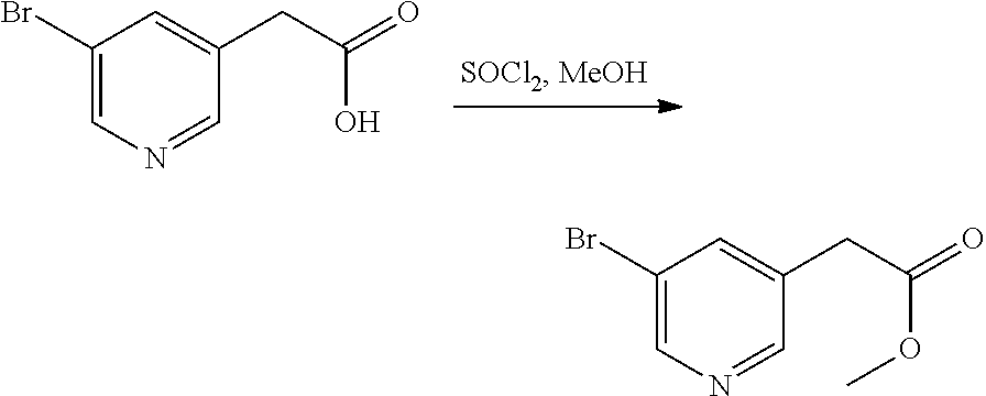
C1(Br)=CN=CC(CC(=O)O)=C1.C1(Br)=CN=CC(CC(=O)OC)=C1
